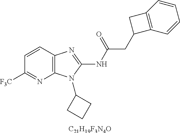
[C21H19F3N4O].C1=CC2=C(N=C1[F3C])N(C1CCC1)C(NC(CC1C3=C(C1)C=CC=C3)=O)=N2
